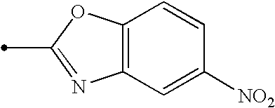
C12=C(OC(C)=N1)C=CC([NO2])=C2
